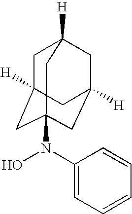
C1C2([H])CC3([H])CC(N(C4=CC=CC=C4)O)(CC1([H])C3)C2
